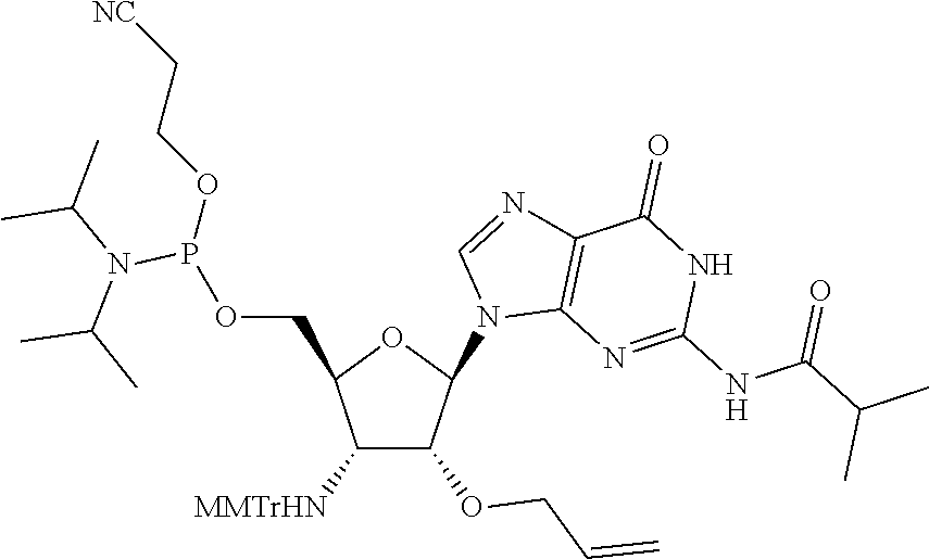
C1([MMTrHN])C(OCC=C)C(N2C3=C(N=C2)C(=O)NC(NC(C(C)C)=O)=N3)OC1COP(OCC[NC])N(C(C)C)C(C)C
